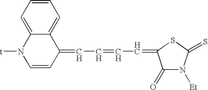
C1=CC=C2C(=C1)C(=CC=CC=C1C(=O)N([Et])C(=S)S1)C=CN2[t]
